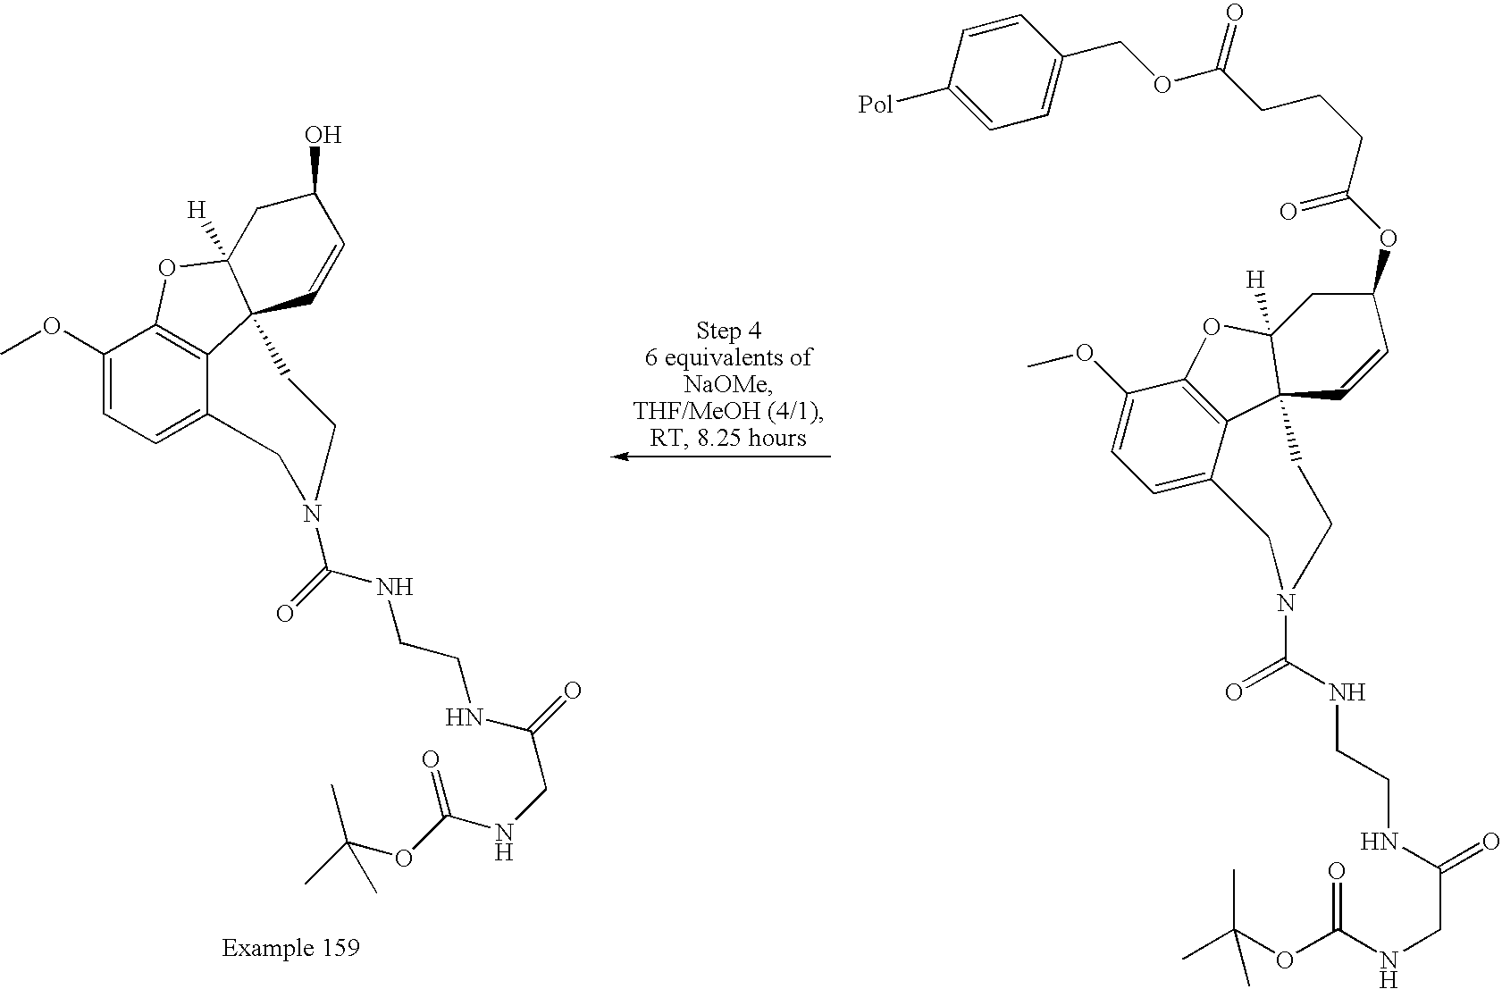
C1(OC)=CC=C2C3=C1OC1([H])C3(C=CC(OC(=O)CCCC(OCC3=CC=C([Pol])C=C3)=O)C1)CCN(C(=O)NCCNC(CNC(OC(C)(C)C)=O)=O)C2.C1(OC)=CC=C2C3=C1OC1([H])C3(C=CC(O)C1)CCN(C(=O)NCCNC(CNC(OC(C)(C)C)=O)=O)C2
